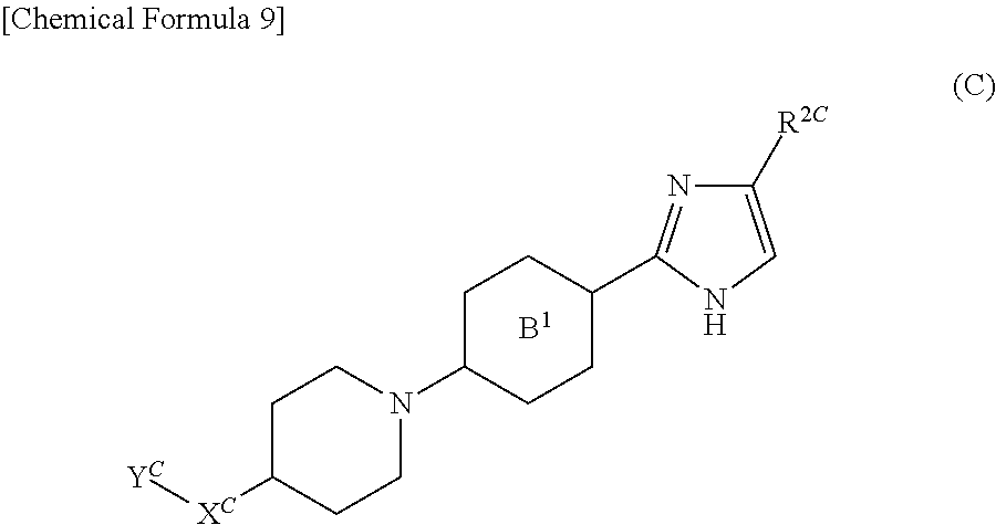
C1C([XC][YC])CCN(C2CCC(C3=NC([R2C])=CN3)CC2)C1
